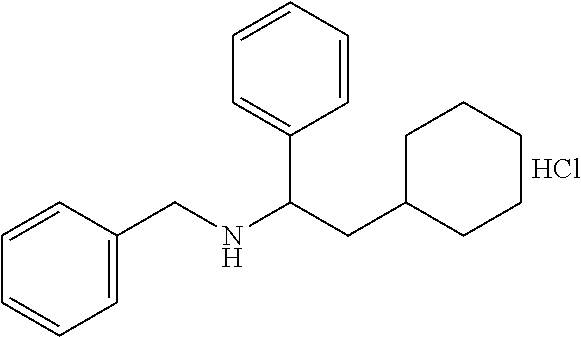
C1=CC=C(CNC(CC2CCCCC2)C2=CC=CC=C2)C=C1.Cl
